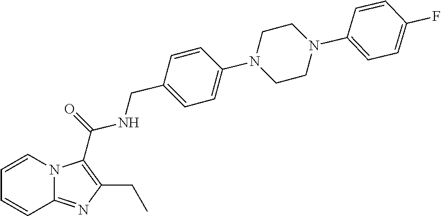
N12C(=NC(CC)=C1C(=O)NCC1=CC=C(N3CCN(C4=CC=C(F)C=C4)CC3)C=C1)C=CC=C2
